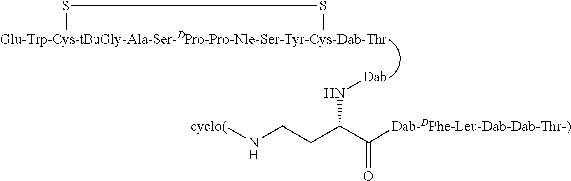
[Glu-Trp-Cys-tBuGly-Ala-Ser-DPro-Pro-Nle-Ser-Tyr-Cys-Dab-Thr]1SS1.N([Dab])C(CCN[cyclo(])C([Dab-DPhe-Leu-Dab-Dab-Thr-)])=O
